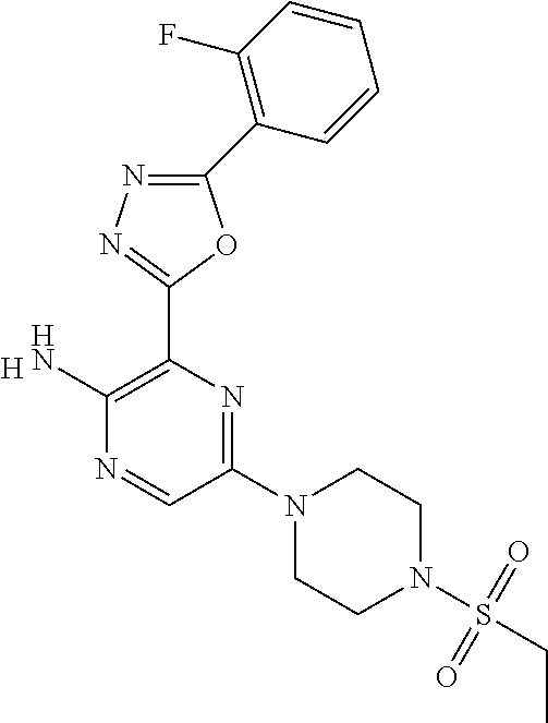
[H].C1(C2=C(F)C=CC=C2)=NN=C(C2=C(N)N=CC(N3CCN(S(CC)(=O)=O)CC3)=N2)O1
